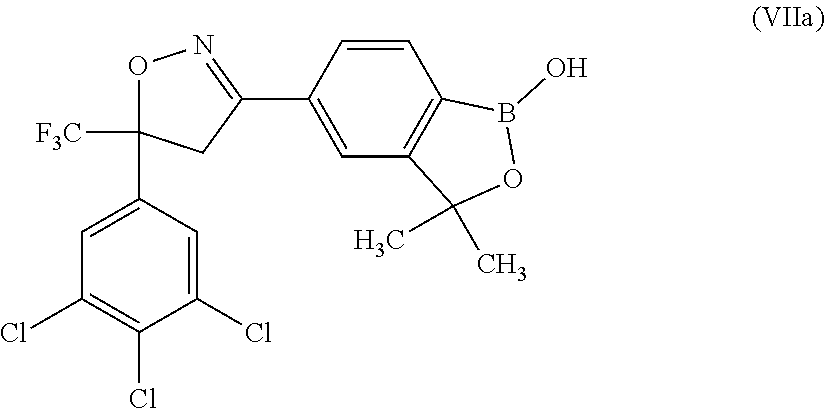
O1C([F3C])(C2=CC(Cl)=C(Cl)C(Cl)=C2)CC(C2=CC3=C(C=C2)B(O)OC3(C)C)=N1
